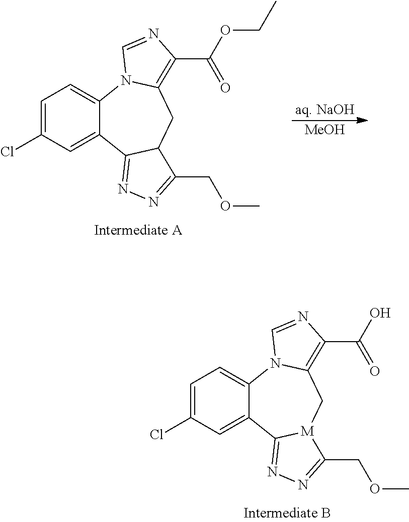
C1=C(Cl)C=C2C(=C1)N1C(=C(C(O)=O)N=C1)C[M]1C2=NN=C1COC.C1=C(Cl)C=C2C(=C1)N1C(=C(C(OCC)=O)N=C1)CC1C2=NN=C1COC.[MeOH]
